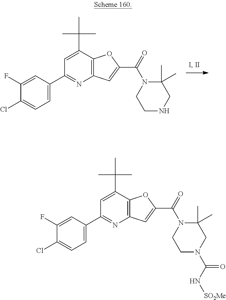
C1(C2=CC=C(Cl)C(F)=C2)=NC2=C(C(C(C)(C)C)=C1)OC(C(N1C(C)(C)CN(C(N[SO2Me])=O)CC1)=O)=C2.C1(C2=CC=C(Cl)C(F)=C2)=NC2=C(C(C(C)(C)C)=C1)OC(C(N1C(C)(C)CNCC1)=O)=C2
